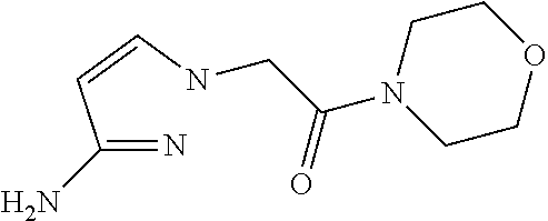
C(=N)(C=CNCC(N1CCOCC1)=O)N
